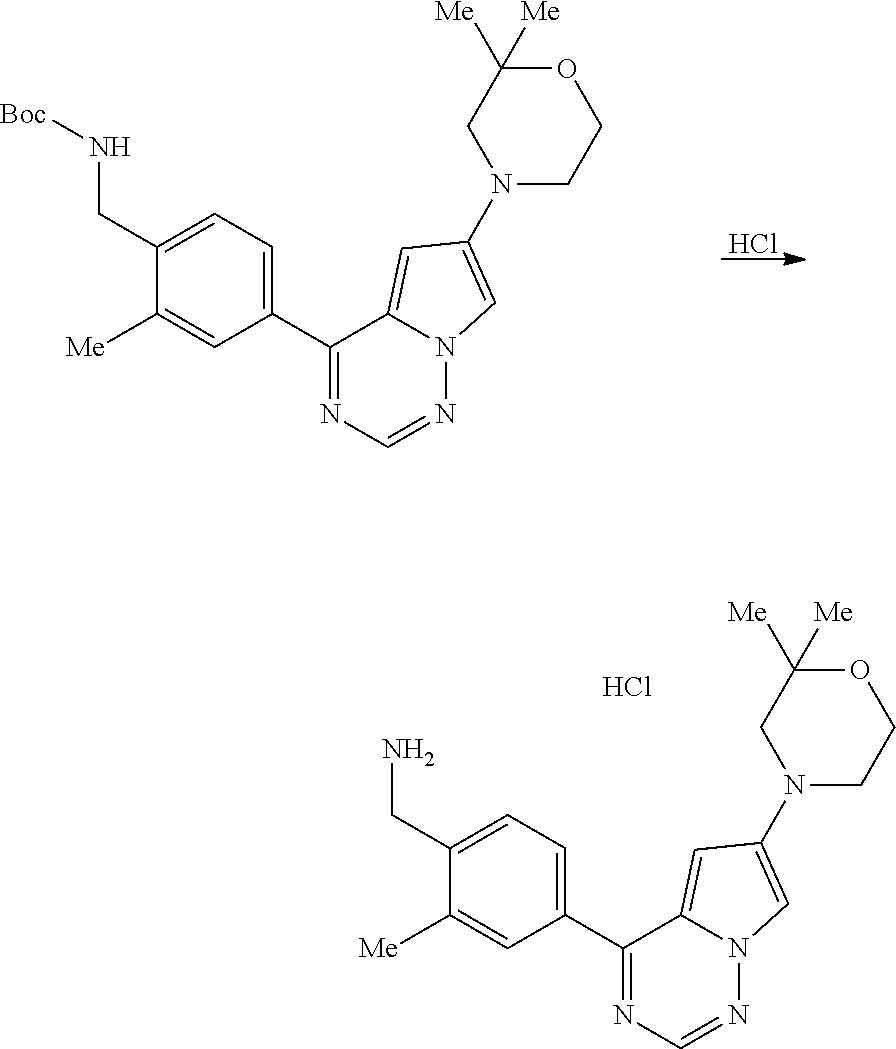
C1(CN[Boc])=CC=C(C2=NC=NN3C2=CC(N2CC([Me])([Me])OCC2)=C3)C=C1[Me].Cl.C1(CN)=CC=C(C2=NC=NN3C2=CC(N2CC([Me])([Me])OCC2)=C3)C=C1[Me].Cl
